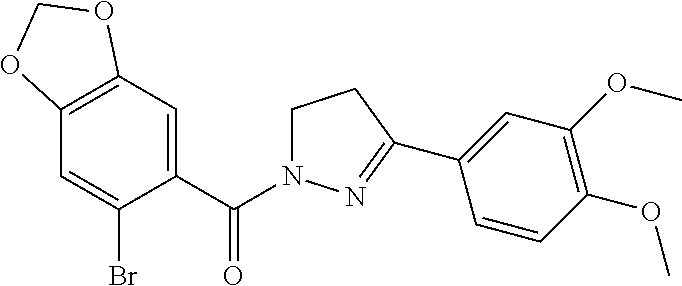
C1(C(N2CCC(C3=CC(OC)=C(OC)C=C3)=N2)=O)=CC2=C(C=C1Br)OCO2
